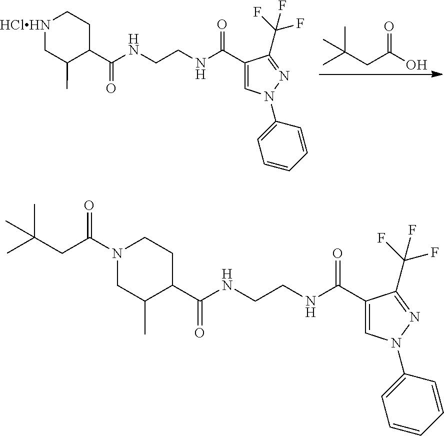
CC(CC(O)=O)(C)C.C1(C(NCCNC(=O)C2C(C)C[HClHN]CC2)=O)=CN(C2=CC=CC=C2)N=C1C(F)(F)F.C1(C(NCCNC(=O)C2C(C)CN(C(CC(C)(C)C)=O)CC2)=O)=CN(C2=CC=CC=C2)N=C1C(F)(F)F
